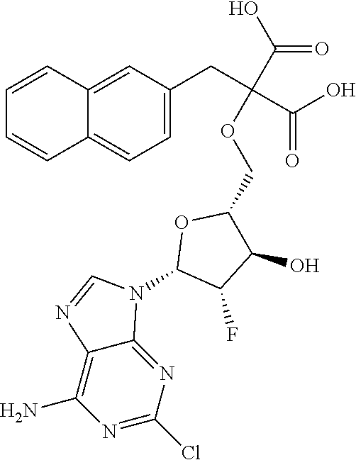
N1=C(Cl)N=C2C(=C1N)N=CN2C1C(F)C(O)C(COC(C(=O)O)(CC2=CC=C3C(=C2)C=CC=C3)C(O)=O)O1
